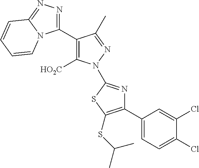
C1(C2=C([HO2C])N(C3=NC(C4=CC=C(Cl)C(Cl)=C4)=C(SC(C)C)S3)N=C2C)=NN=C2N1C=CC=C2
